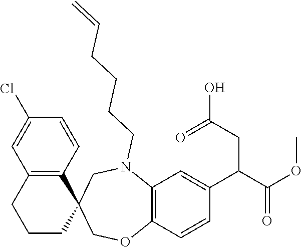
C12=C(C=CC(Cl)=C1)C1(CCC2)COC2=C(N(CCCCC=C)C1)C=C(C(C(OC)=O)CC(O)=O)C=C2
